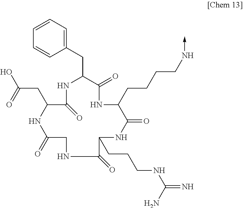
N1C(=O)C(CC(O)=O)NC(=O)CNC(=O)C(CCCNC(N)=N)NC(=O)C(CCCCN->C)NC(=O)C1CC1=CC=CC=C1
